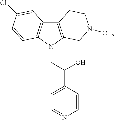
C12=C(N(CC(C3=CC=NC=C3)O)C3=C1C=C(Cl)C=C3)CN(C)CC2
